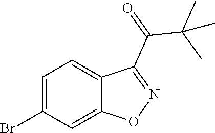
C1=C(Br)C=C2C(=C1)C(C(C(C)(C)C)=O)=NO2
